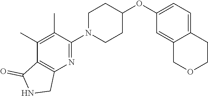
C1(C)=C(C)C(N2CCC(OC3=CC=C4C(=C3)COCC4)CC2)=NC2=C1C(=O)NC2
